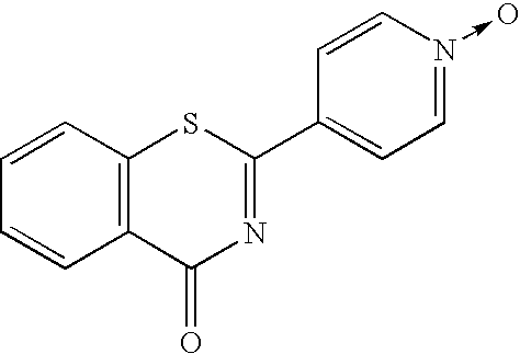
C1=CC=CC2=C1C(=O)N=C(C1=CC=N(->O)C=C1)S2
